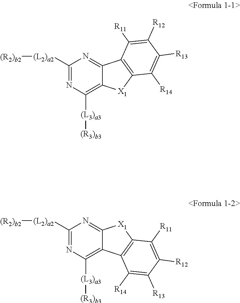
C1([(L2)a2][(R2)b2])=NC([(L3)a3][(R3)b3])=C2C(=N1)C1=C([X1]2)C([R14])=C([R13])C([R12])=C1[R11].C1([(L2)a2][(R2)b2])=NC([(L3)a3][(R3)b3])=C2C(=N1)[X1]C1=C2C([R14])=C([R13])C([R12])=C1[R11]
